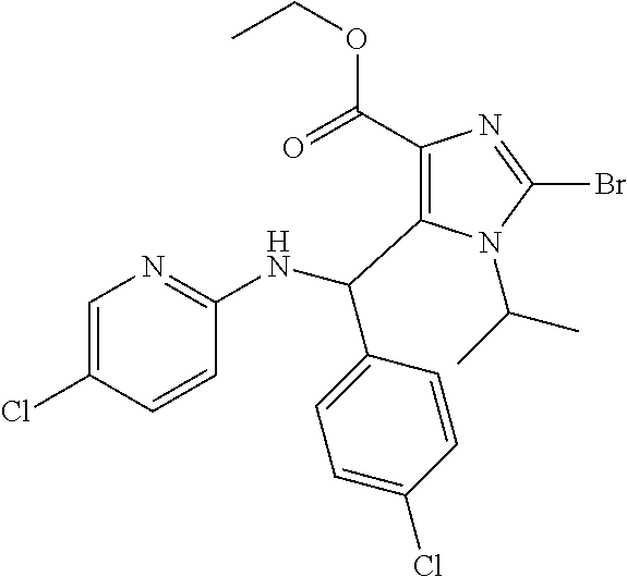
C1(C(=O)OCC)=C(C(NC2=NC=C(Cl)C=C2)C2=CC=C(Cl)C=C2)N(C(C)C)C(Br)=N1
